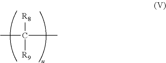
[R8]C([R9])(C)C
